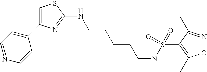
C1=C(C2=CC=NC=C2)N=C(NCCCCCNS(C2=C(C)ON=C2C)(=O)=O)S1
